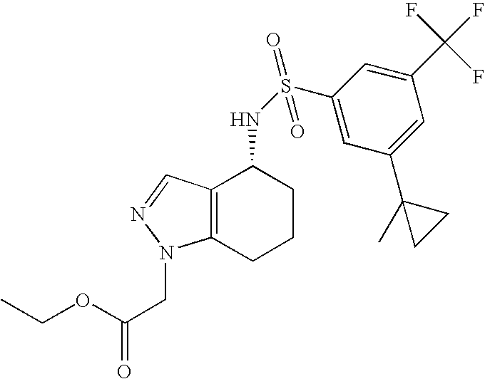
S(NC1C2=C(CCC1)N(CC(OCC)=O)N=C2)(=O)(C1=CC(C2(C)CC2)=CC(C(F)(F)F)=C1)=O
